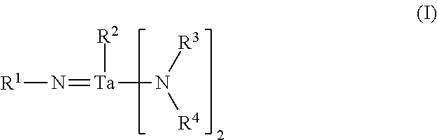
[R1]N=[Ta]([R2])N([R3])[R4]
